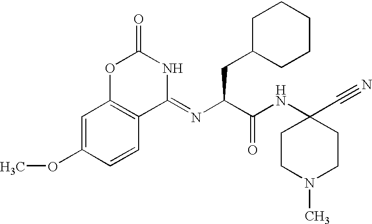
C1=C(OC)C=CC2=C1OC(=O)NC2=NC(C(NC1(C#N)CCN(C)CC1)=O)CC1CCCCC1
